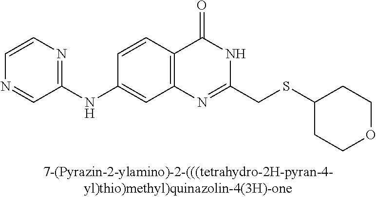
C1(NC2=NC=CN=C2)=CC2=C(C=C1)C(=O)NC(CSC1CCOCC1)=N2
